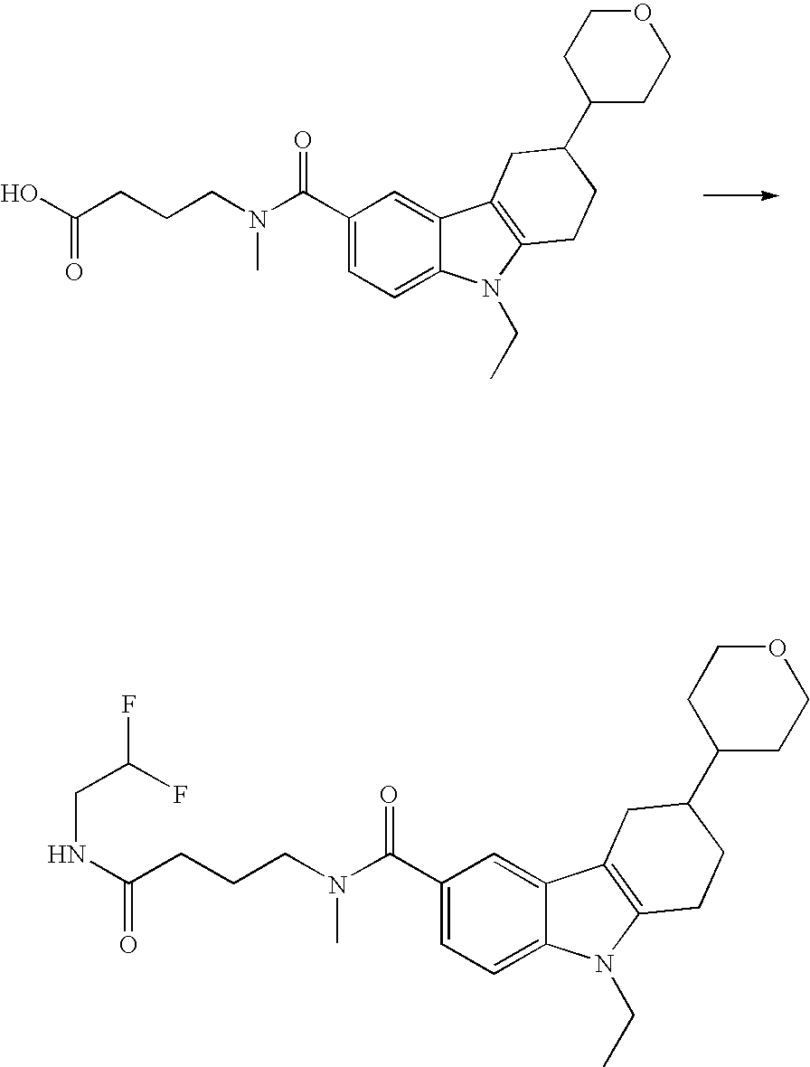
C1(C(N(CCCC(NCC(F)F)=O)C)=O)=CC=C2C(=C1)C1=C(N2CC)CCC(C2CCOCC2)C1.C1(C(N(CCCC(O)=O)C)=O)=CC=C2C(=C1)C1=C(N2CC)CCC(C2CCOCC2)C1
